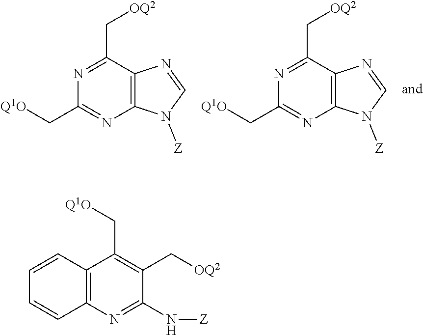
C1(C[OQ2])=NC(C[Q1O])=NC2=C1N=CN2[Z].C1(C[OQ2])=NC(C[Q1O])=NC2=C1N=CN2[Z].C1(C[Q1O])=C(C[OQ2])C(N[Z])=NC2=C1C=CC=C2
